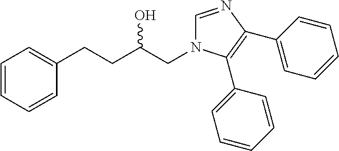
C1=CC=CC(CCC(CN2C=NC(C3=CC=CC=C3)=C2C2=CC=CC=C2)O)=C1
